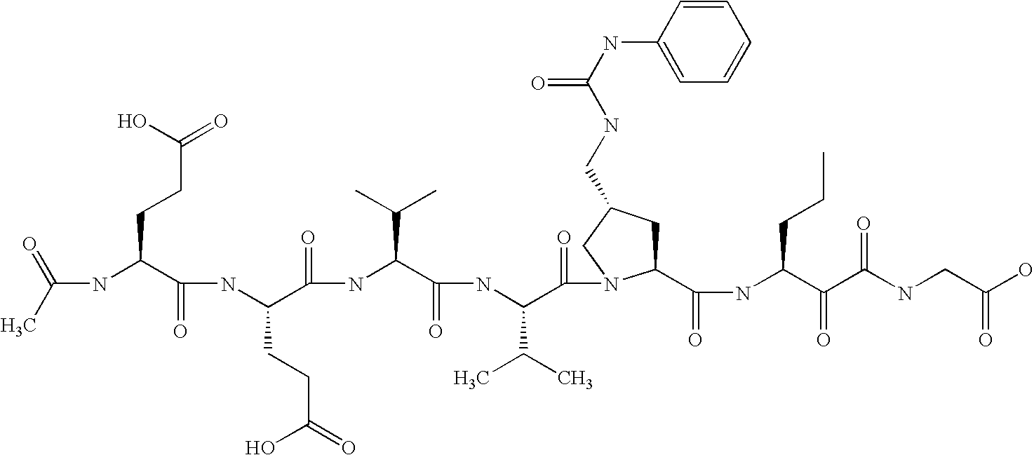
CC(=O)NC(C(NC(C(NC(C(NC(C(=O)N1C(C(NC(C(C(NCC(O)=O)=O)=O)CCC)=O)CC(CNC(NC2=CC=CC=C2)=O)C1)C(C)C)=O)C(C)C)=O)CCC(O)=O)=O)CCC(=O)O
